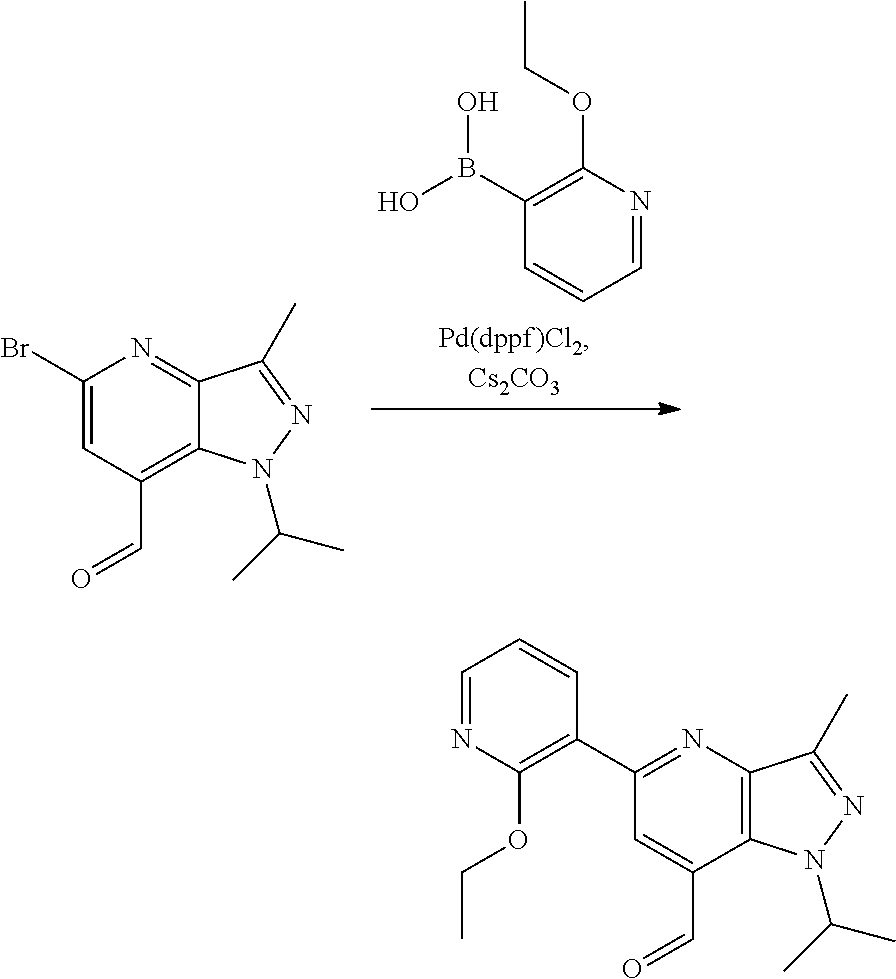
C1(OCC)=C(B(O)O)C=CC=N1.C1(Br)=CC(C=O)=C2C(=N1)C(C)=NN2C(C)C.C1(C2=C(OCC)N=CC=C2)=NC2=C(C(C=O)=C1)N(C(C)C)N=C2C
